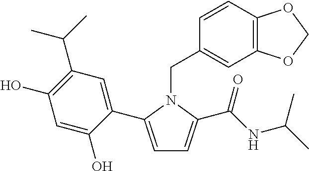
C1=C(C2=CC(C(C)C)=C(O)C=C2O)N(CC2=CC3=C(C=C2)OCO3)C(C(NC(C)C)=O)=C1
